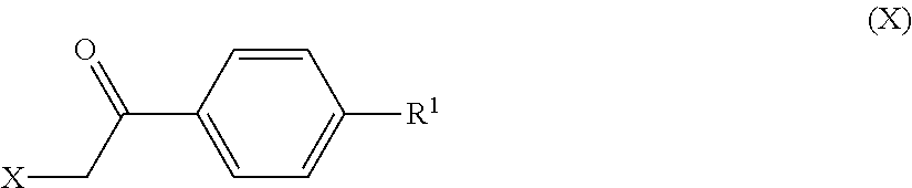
[X]CC(C1=CC=C([R1])C=C1)=O
